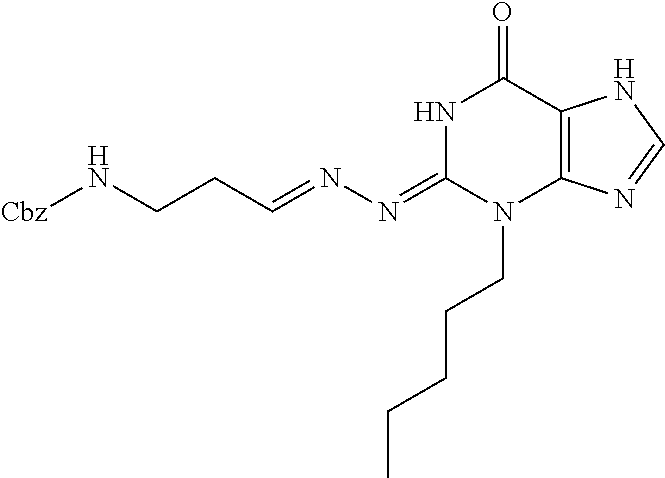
C12=C(N=CN1)N(CCCCC)C(=NN=CCCN[Cbz])NC2=O
